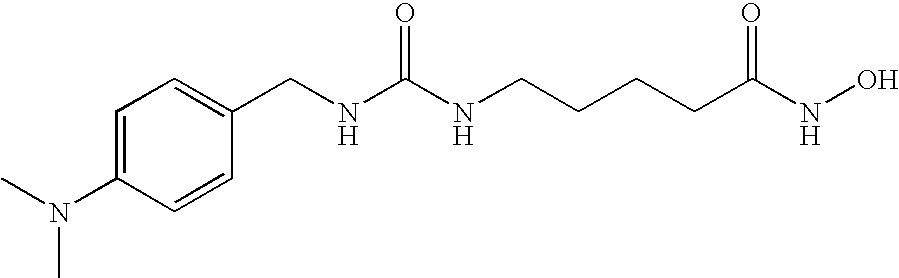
C1(CNC(NCCCCC(NO)=O)=O)=CC=C(N(C)C)C=C1
